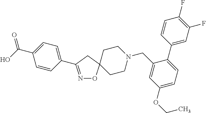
N1=C(C2=CC=C(C(O)=O)C=C2)CC2(O1)CCN(CC1=CC(OCC)=CC=C1C1=CC(F)=C(F)C=C1)CC2
